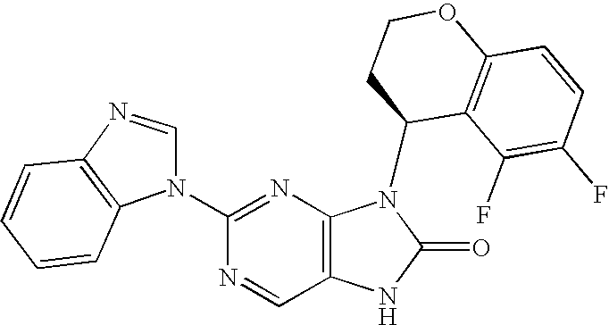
C1(N2C=NC3=C2C=CC=C3)=NC2=C(C=N1)NC(=O)N2C1C2=C(OCC1)C=CC(F)=C2F
